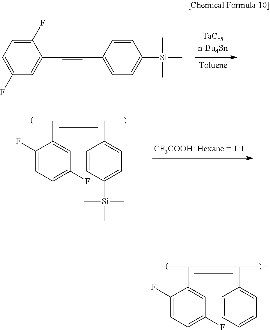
CC(C1=CC(F)=CC=C1F)=C(C1=CC=CC=C1)C.C1=C(F)C=C(C#CC2=CC=C([Si](C)(C)C)C=C2)C(F)=C1.CC(C1=CC(F)=CC=C1F)=C(C1=CC=C([Si](C)(C)C)C=C1)C
